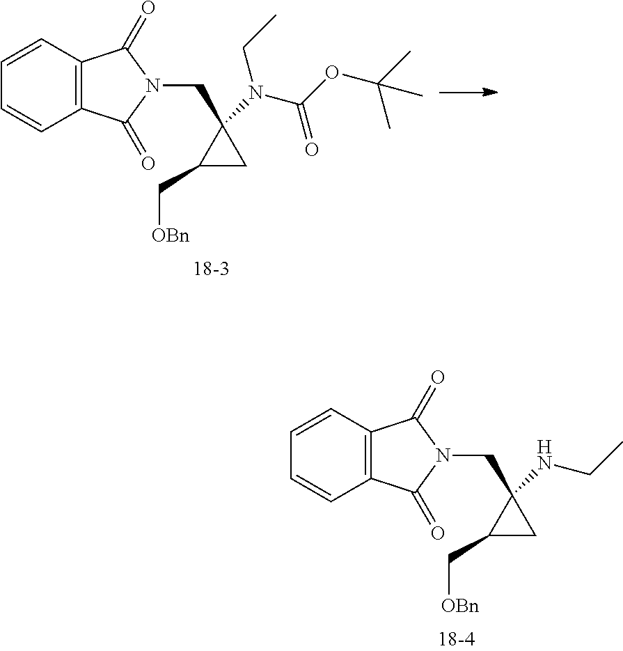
C1(C[OBn])CC1(CN1C(=O)C2=C(C1=O)C=CC=C2)N(CC)C(OC(C)(C)C)=O.C1(C[OBn])CC1(CN1C(=O)C2=C(C1=O)C=CC=C2)NCC
